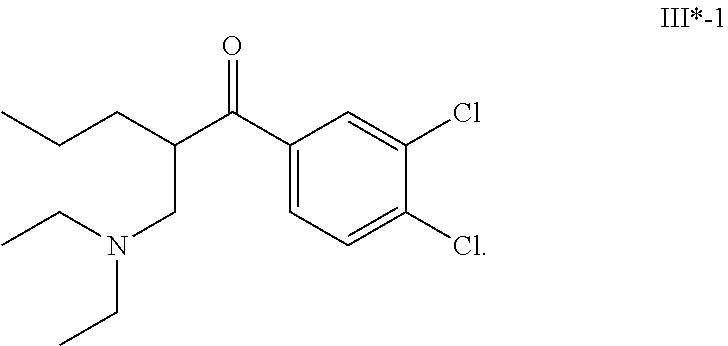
C1(C(=O)C(CCC)CN(CC)CC)=CC=C(Cl)C(Cl)=C1
